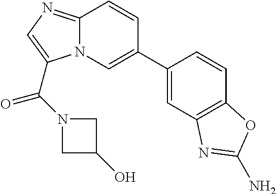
C12=NC=C(C(N3CC(O)C3)=O)N1C=C(C1=CC3=C(C=C1)OC(N)=N3)C=C2
